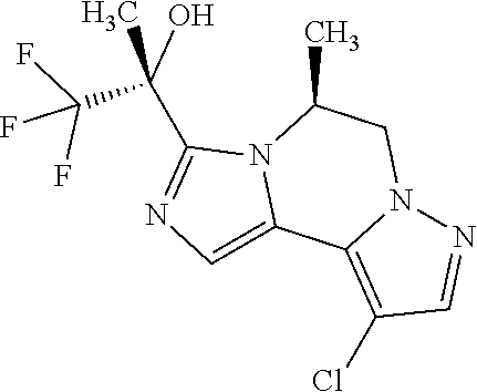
C1(C(C)(O)C(F)(F)F)=NC=C2N1C(C)CN1C2=C(Cl)C=N1
